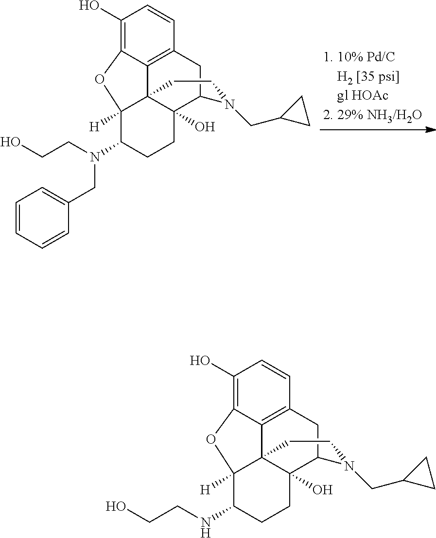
C1(O)=C2C3=C(C=C1)CC1C4(O)C3(C([H])(C(N(CCO)CC3=CC=CC=C3)CC4)O2)CCN1CC1CC1.C1(O)=C2C3=C(C=C1)CC1C4(O)C3(C([H])(C(NCCO)CC4)O2)CCN1CC1CC1
